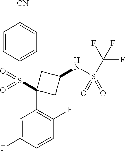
[CN]C1=CC=C(S(=O)(C2(C3=C(F)C=CC(F)=C3)CC(NS(=O)(=O)C(F)(F)F)C2)=O)C=C1
